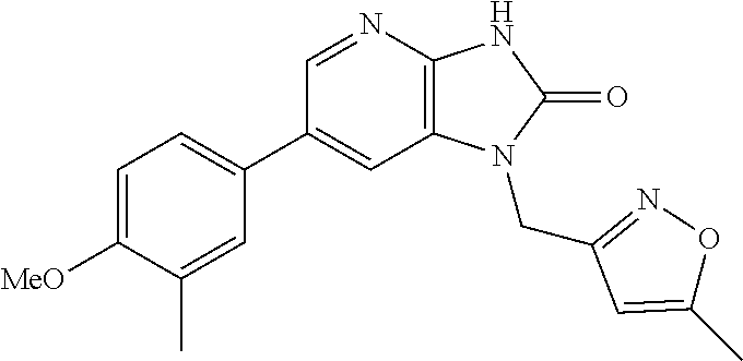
C1(C2=CC=C([MeO])C(C)=C2)=CC2=C(N=C1)NC(=O)N2CC1=NOC(C)=C1
